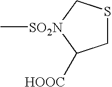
C1SC[SO2N](C)C1[HOOC]
